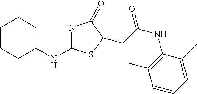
N1=C(NC2CCCCC2)SC(CC(NC2=C(C)C=CC=C2C)=O)C1=O
